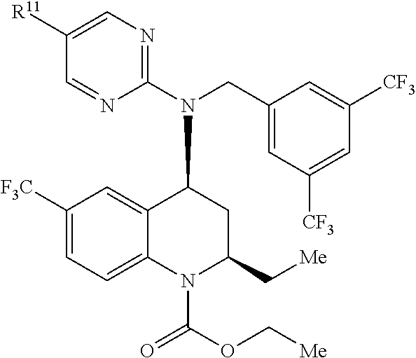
N(CC1=CC([CF3])=CC([CF3])=C1)(C1C2=CC([F3C])=CC=C2N(C(OC[Me])=O)C(C[Me])C1)C1=NC=C([R11])C=N1
